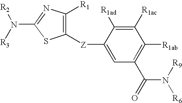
C1([Z]C2=CC(C(=O)N([R9])[R6])=C([R1ab])C([R1ac])=C2[R1ad])=C([R1])N=C(N([R3])[R2])S1
